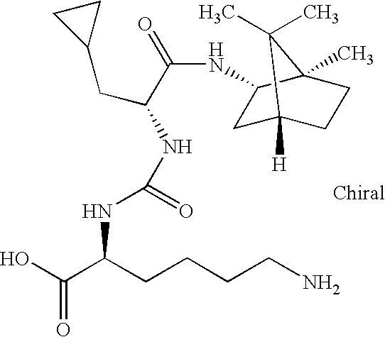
C(NC(C(O)=O)CCCCN)(=O)NC(C(NC1CC2([H])CCC1(C)C2(C)C)=O)CC1CC1
